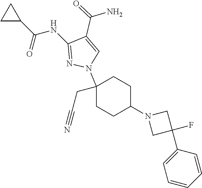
C1(CC#N)(N2C=C(C(=O)N)C(NC(C3CC3)=O)=N2)CCC(N2CC(C3=CC=CC=C3)(F)C2)CC1
